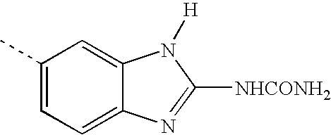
C1(C)=CC=C2C(=C1)N([H])C([NHCONH2])=N2
